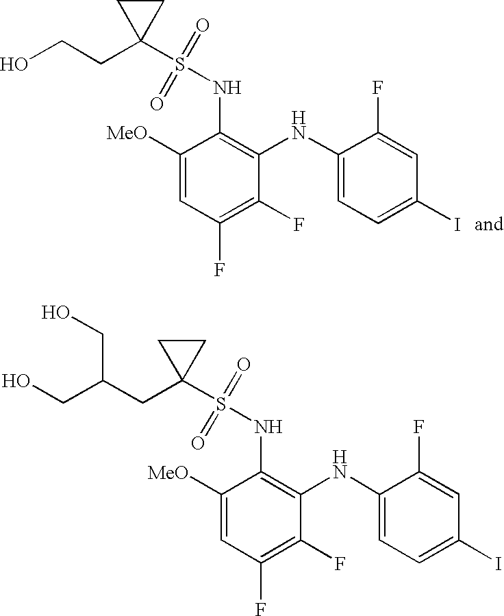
C1([MeO])=CC(F)=C(F)C(NC2=CC=C(I)C=C2F)=C1NS(=O)(=O)C1(CCO)CC1.C1([MeO])=CC(F)=C(F)C(NC2=CC=C(I)C=C2F)=C1NS(=O)(=O)C1(CC(CO)CO)CC1
